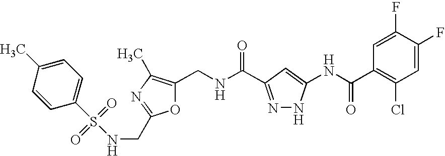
N(CC1=NC(C)=C(CNC(=O)C2=NNC(NC(C3=C(Cl)C=C(F)C(F)=C3)=O)=C2)O1)S(C1=CC=C(C)C=C1)(=O)=O
